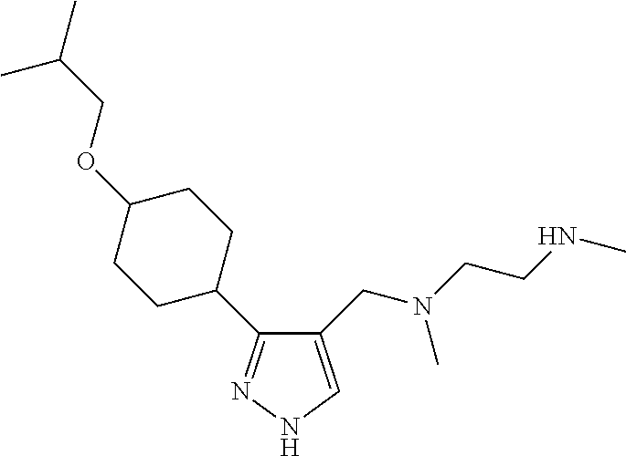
C1(CN(CCNC)C)=CNN=C1C1CCC(OCC(C)C)CC1
